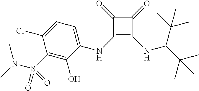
C1(=O)C(NC2=CC=C(Cl)C(S(=O)(N(C)C)=O)=C2O)=C(NC(C(C)(C)C)C(C)(C)C)C1=O
